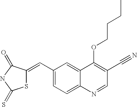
C1(C=C2SC(=S)NC2=O)=CC=C2C(=C1)C(OCCCC)=C(C#N)C=N2
